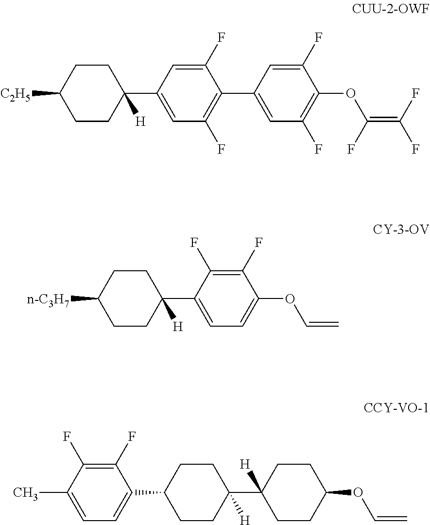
C1CC([C2H5])CCC1(C1=CC(F)=C(C2=CC(F)=C(OC(=C(F)F)F)C(F)=C2)C(F)=C1)[H].C1(F)=C(F)C(C)=CC=C1C1CCC(C2([H])CCC(OC=C)CC2)([H])CC1.C1CC([n-C3H7])CCC1(C1=CC=C(OC=C)C(F)=C1F)[H]
